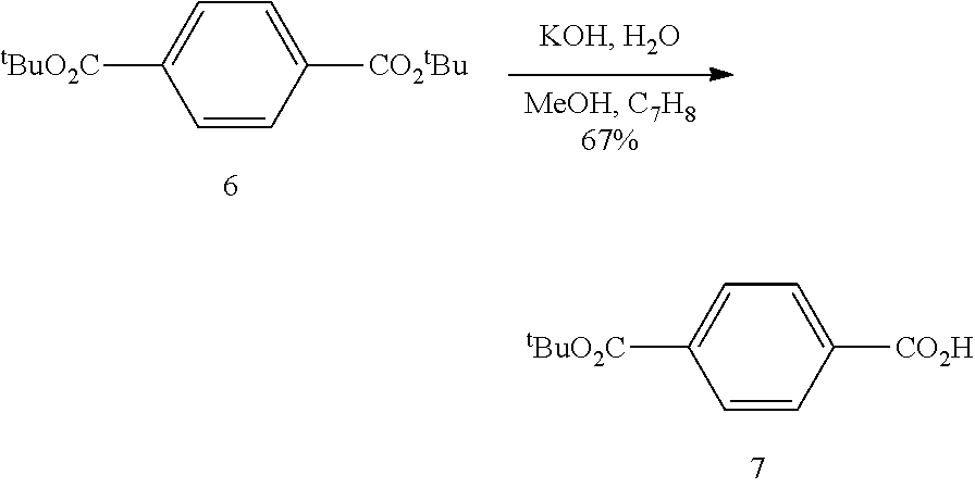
C1=C([tBuO2C])C=CC([CO2H])=C1.C1=C([tBuO2C])C=CC([CO2tBu])=C1
